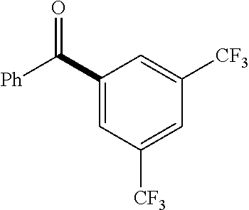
C1(C([Ph])=O)=CC([CF3])=CC([CF3])=C1
